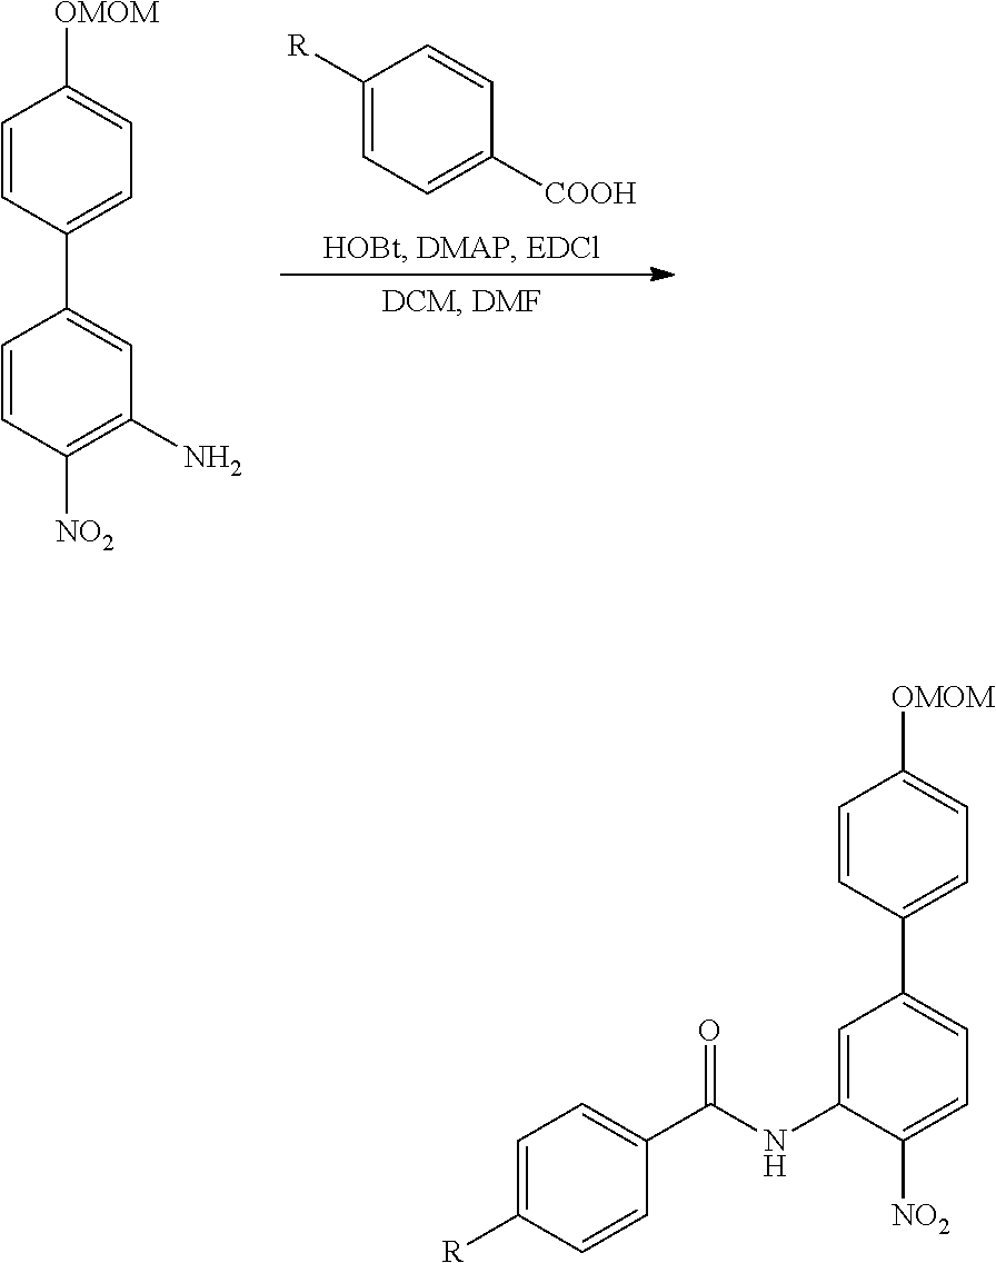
C1([R])=CC=C([COOH])C=C1.C1=CC([NO2])=C(N)C=C1C1=CC=C([OMOM])C=C1.C1=C(NC(C2=CC=C([R])C=C2)=O)C([NO2])=CC=C1C1=CC=C([OMOM])C=C1
